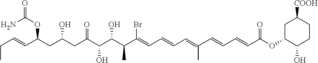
CCC=CC(CC(CC(C(C(C(C(=CC=CC=C(C=CC=CC(OC1CC([COOH])CCC1O)=O)C)Br)C)O)O)=O)O)OC(=O)N
